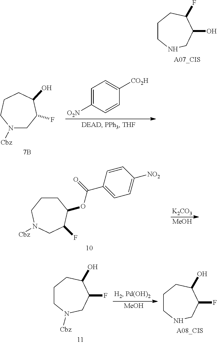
C1CNCC(O)C(F)C1.C1CN([Cbz])CC(F)C(O)C1.C1=C([O2N])C=CC([CO2H])=C1.C1CCN([Cbz])CC(F)C1OC(C1=CC=C([NO2])C=C1)=O.[K2CO3].[MeOH].C1CN([Cbz])CC(F)C(O)C1.[MeOH].C1CNCC(F)C(O)C1
